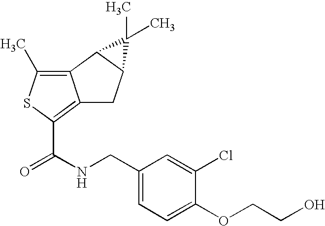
C12=C(C)SC(C(NCC3=CC=C(OCCO)C(Cl)=C3)=O)=C1CC1C2C1(C)C
